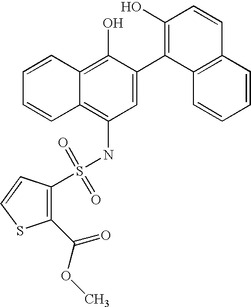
S(NC1=C2C(=C(O)C(C3=C(O)C=CC4=C3C=CC=C4)=C1)C=CC=C2)(=O)(=O)C1=C(C(=O)OC)SC=C1
